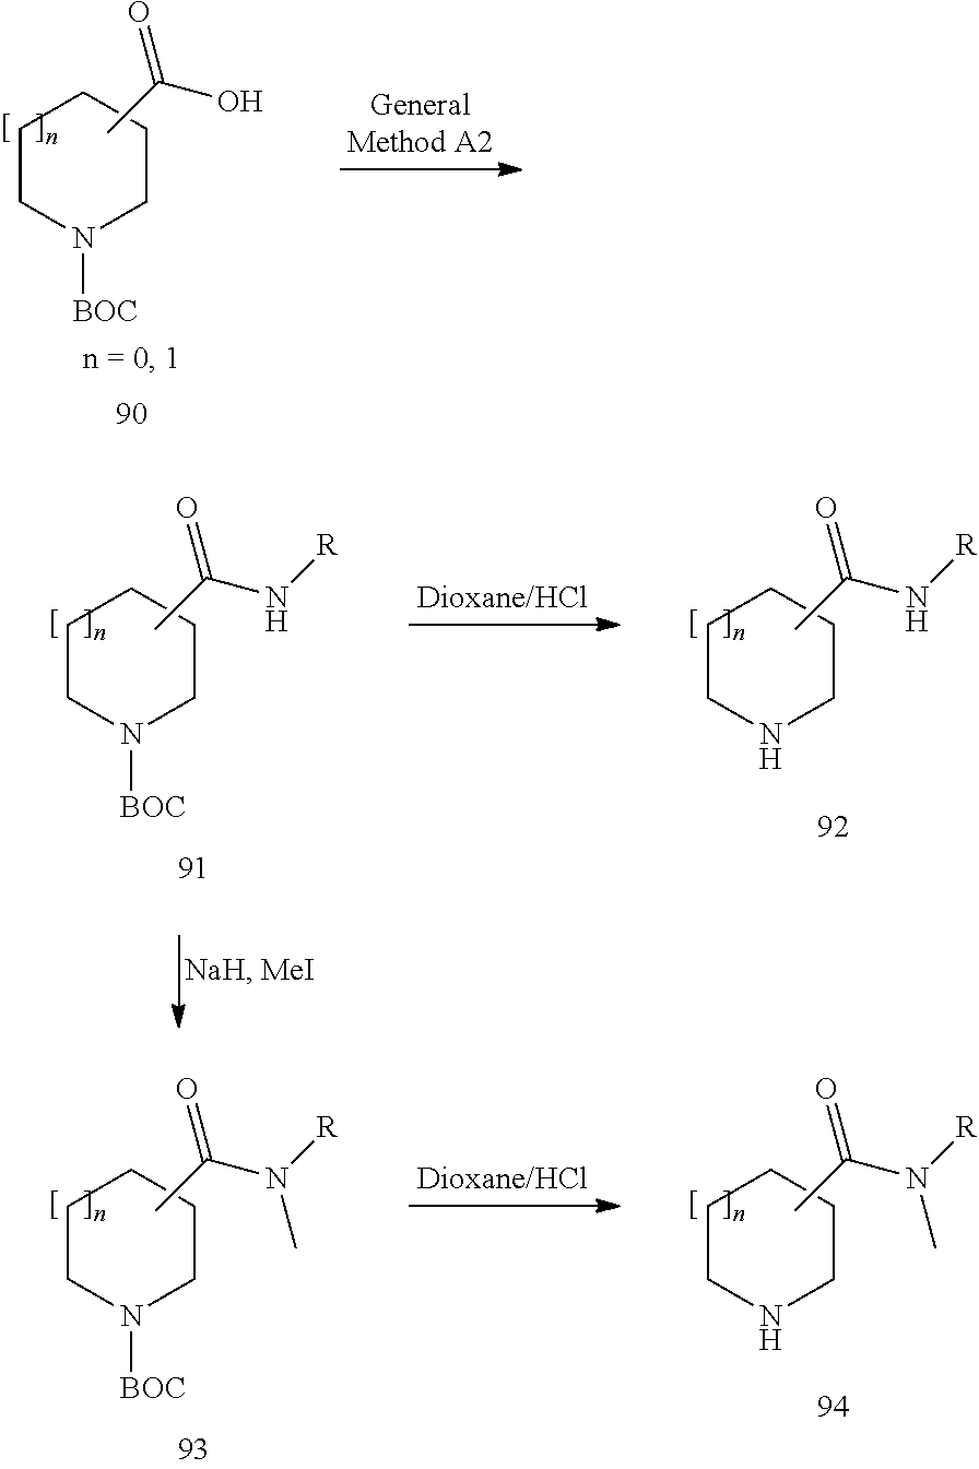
C1CN([BOC])CCC1.CC(O)=O.C1CN([BOC])CCC1.CC(N[R])=O.C1CNCCC1.CC(N[R])=O.C1CN([BOC])CCC1.CC(N([R])C)=O.C1CNCCC1.CC(N([R])C)=O
